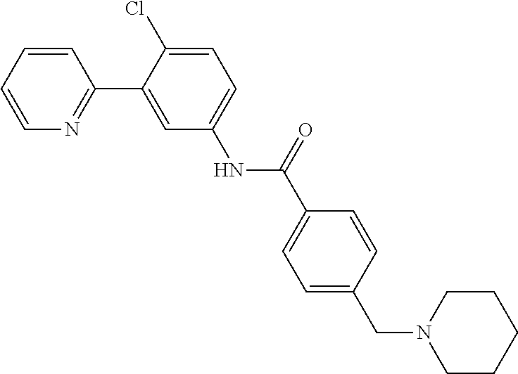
C1=CC=CN=C1C1=CC(NC(C2=CC=C(CN3CCCCC3)C=C2)=O)=CC=C1Cl
